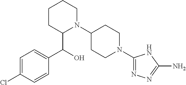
C1=C(Cl)C=CC(C(C2N(C3CCN(C4=NN=C(N)N4)CC3)CCCC2)O)=C1
